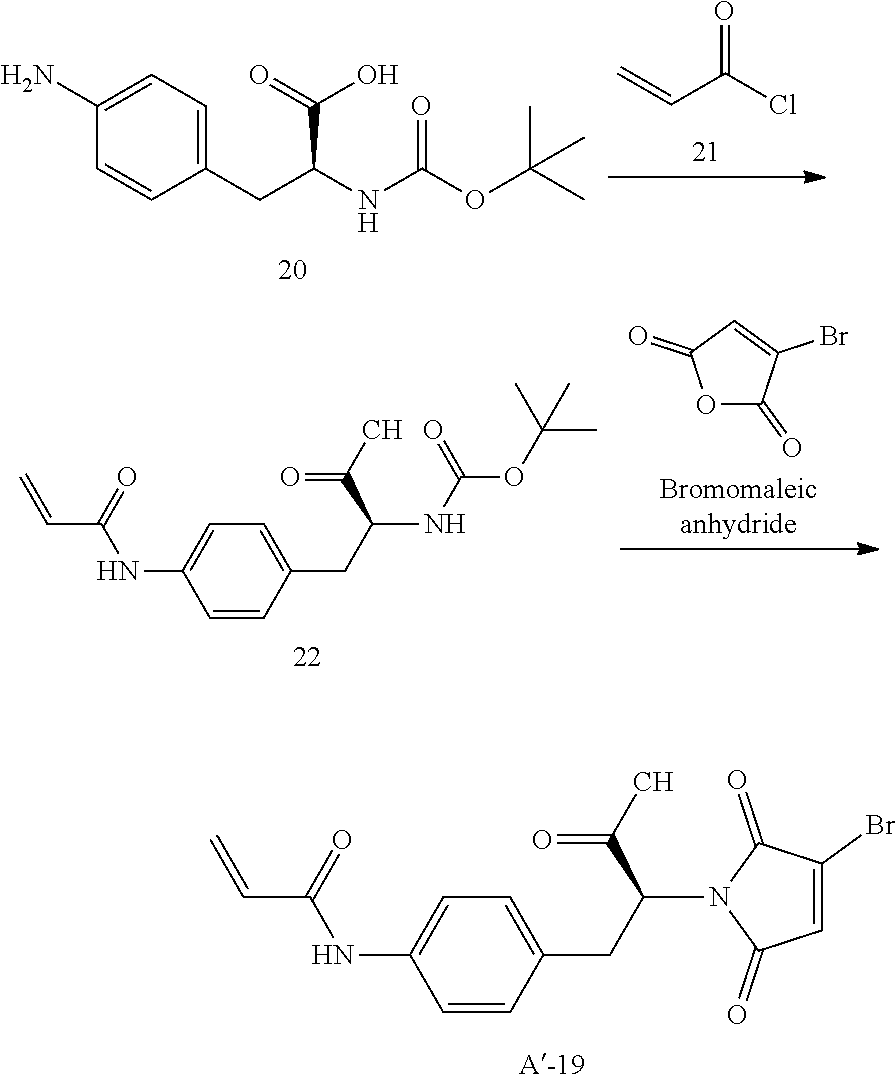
C1=C(CC(N2C(=O)C=C(Br)C2=O)C(C)=O)C=CC(NC(C=C)=O)=C1.C1(N)=CC=C(CC(NC(OC(C)(C)C)=O)C(=O)O)C=C1.C=CC(Cl)=O.C1=C(CC(NC(OC(C)(C)C)=O)C(C)=O)C=CC(NC(C=C)=O)=C1.O1C(=O)C(Br)=CC1=O
